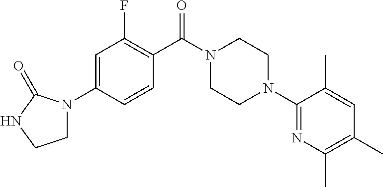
C1N(C2=CC(F)=C(C(N3CCN(C4=NC(C)=C(C)C=C4C)CC3)=O)C=C2)C(=O)NC1
